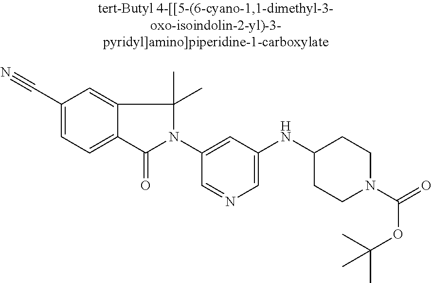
C1(C#N)=CC=C2C(=C1)C(C)(C)N(C1=CC(NC3CCN(C(=O)OC(C)(C)C)CC3)=CN=C1)C2=O
